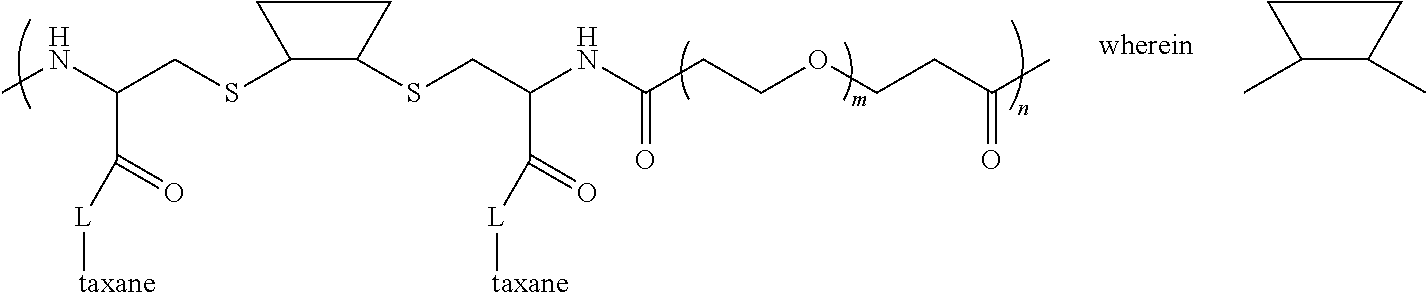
CNC(CSC1C(SCC(NC(CCOCCC(C)=O)=O)C(=O)[L][taxane])CC1)C(=O)[L][taxane].CC1C(C)CC1
